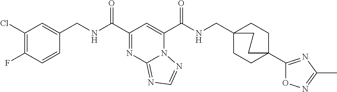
C1(Cl)=C(F)C=CC(CNC(C2=NC3=NC=NN3C(C(NCC34CCC(C5=NC(C)=NO5)(CC3)CC4)=O)=C2)=O)=C1
